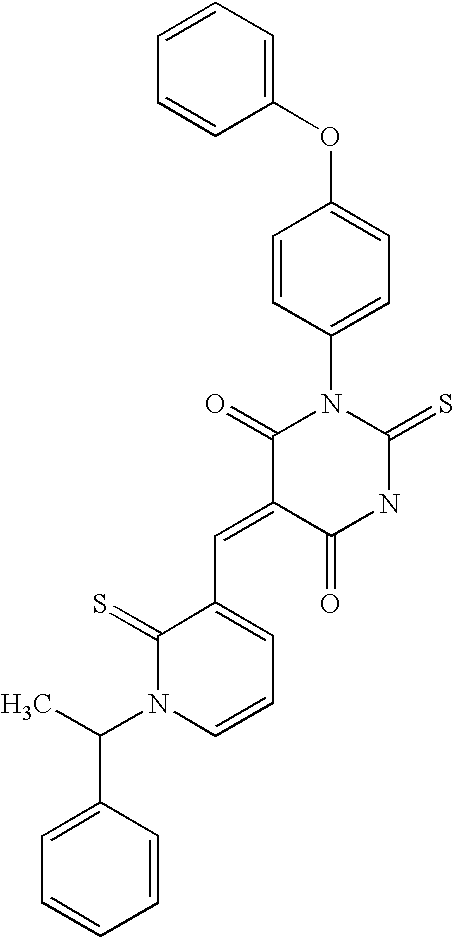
C1=CC=CC(OC2=CC=C(N3C(=O)C(=CC4=CC=CN(C(C)C5=CC=CC=C5)C4=S)C(=O)NC3=S)C=C2)=C1
